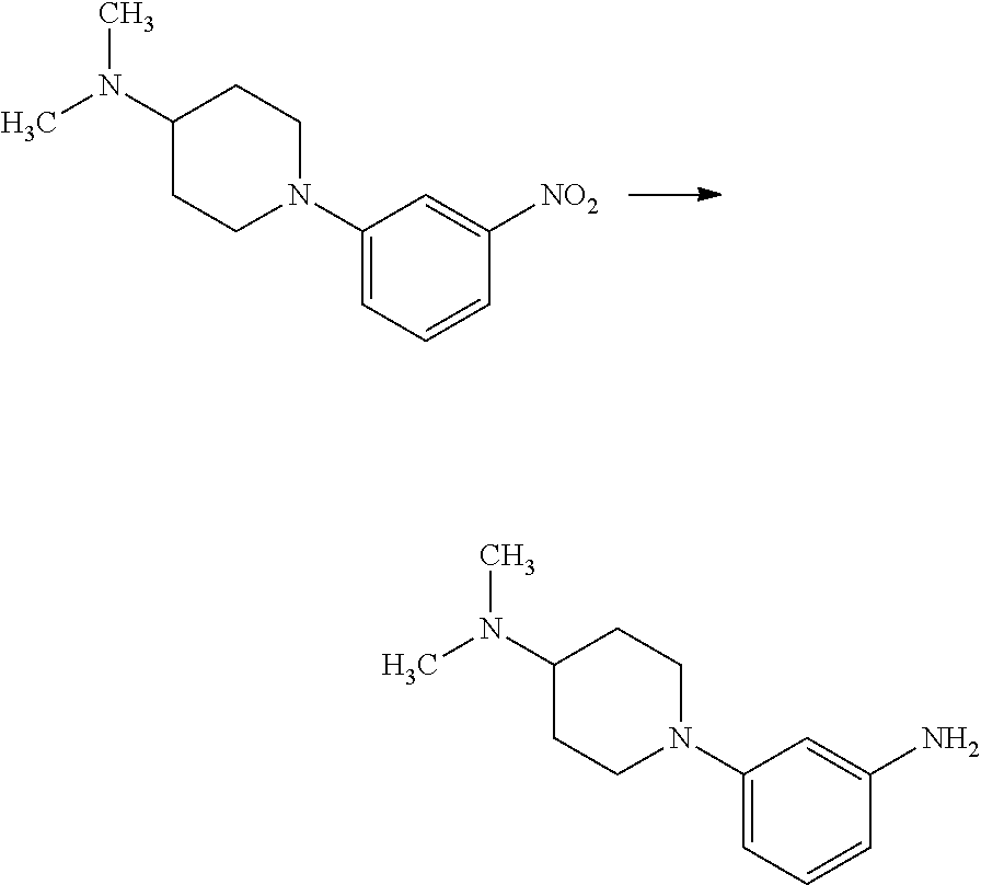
C1(N2CCC(N(C)C)CC2)=CC=CC([NO2])=C1.C1(N2CCC(N(C)C)CC2)=CC=CC(N)=C1
